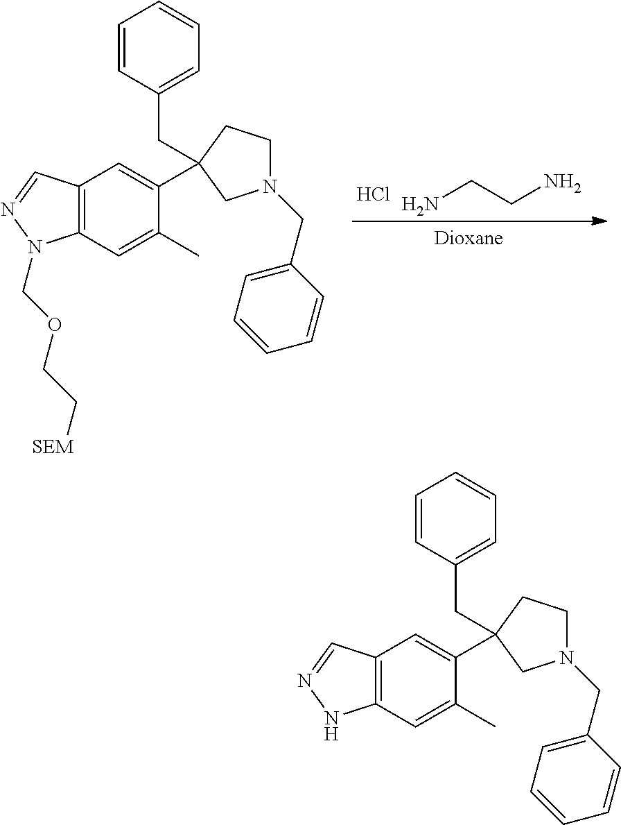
NCCN.Cl.C12=C(C=C(C)C(C3(CC4=CC=CC=C4)CCN(CC4=CC=CC=C4)C3)=C1)N(COCC[SEM])N=C2.C12=C(C=C(C)C(C3(CC4=CC=CC=C4)CCN(CC4=CC=CC=C4)C3)=C1)NN=C2
